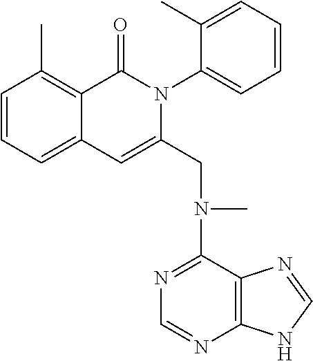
C1=CC=C2C(=C1C)C(=O)N(C1=CC=CC=C1C)C(CN(C)C1=NC=NC3=C1N=CN3)=C2
